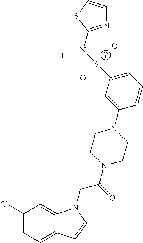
C1(Cl)=CC=C2C(=C1)N(CC(=O)N1CCN(C3=CC(SNC4=NC=CS4)=CC=C3)CC1)C=C2.[H].O.O
